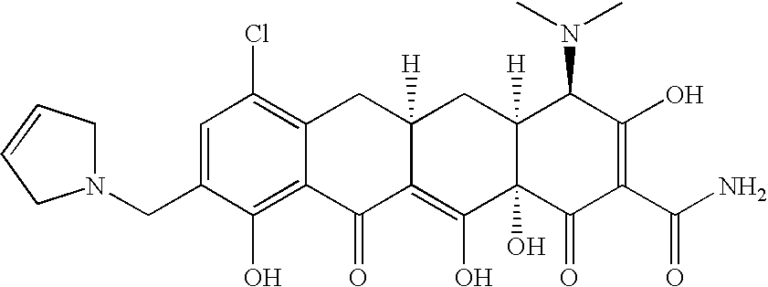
C1(CN2CC=CC2)=CC(Cl)=C2C(=C1O)C(=O)C1=C(O)C3(O)C([H])(CC1([H])C2)C(N(C)C)C(O)=C(C(N)=O)C3=O
